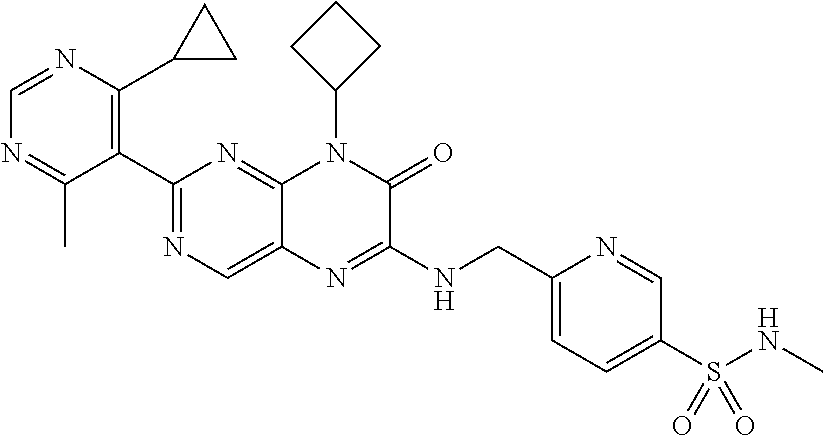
C1(C2=NC=C3C(=N2)N(C2CCC2)C(=O)C(NCC2=CC=C(S(NC)(=O)=O)C=N2)=N3)=C(C2CC2)N=CN=C1C
